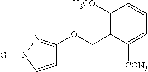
C1=CN([G])N=C1OCC1=C([H3CO])C=CC=C1[CON3]
